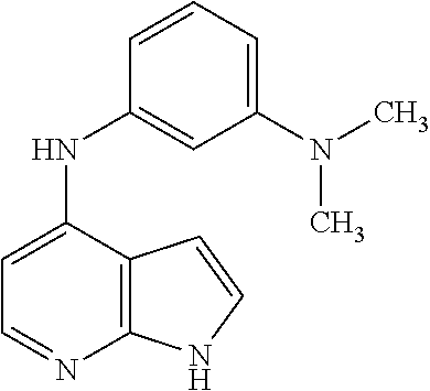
C12=C(C(NC3=CC(N(C)C)=CC=C3)=CC=N1)C=CN2
